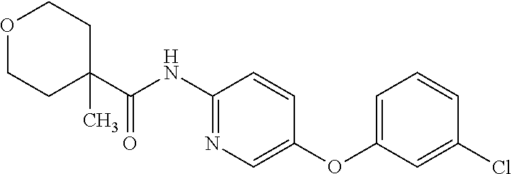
C1(NC(C2(C)CCOCC2)=O)=NC=C(OC2=CC=CC(Cl)=C2)C=C1
